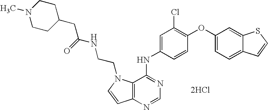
C12=C(N=CN=C1NC1=CC(Cl)=C(OC3=CC=C4C(=C3)SC=C4)C=C1)C=CN2CCNC(CC1CCN(C)CC1)=O.[2HCl]
